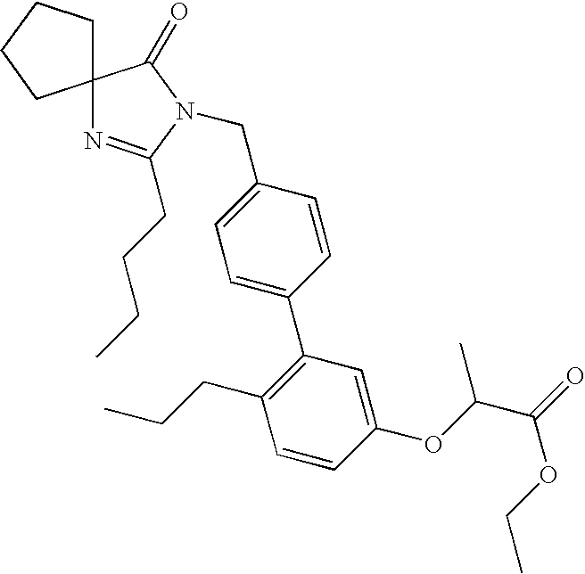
C12(N=C(CCCC)N(CC3=CC=C(C4=C(CCC)C=CC(OC(C(=O)OCC)C)=C4)C=C3)C1=O)CCCC2
